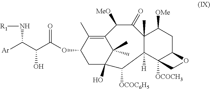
O(C1CC2(O)C(C)(C)C(=C1C)C([MeO])C(=O)C1(C)C([H])(C3([OCOCH3])C(CC1[OMe])OC3)C2[OCOC6H5])C(C(C([Ar])N[R1])O)=O
